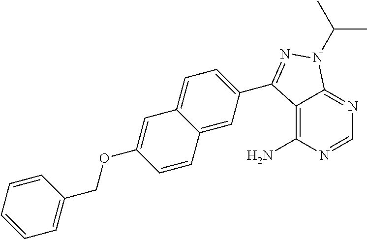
C1=NC(N)=C2C(=N1)N(C(C)C)N=C2C1=CC=C2C(=C1)C=CC(OCC1=CC=CC=C1)=C2
